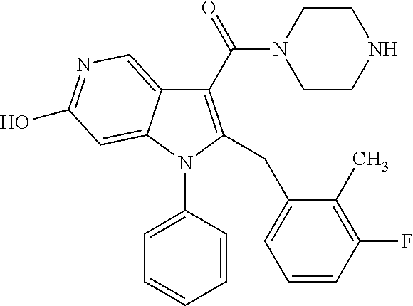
C1(C(=O)N2CCNCC2)=C(CC2=CC=CC(F)=C2C)N(C2=CC=CC=C2)C2=CC(O)=NC=C12
